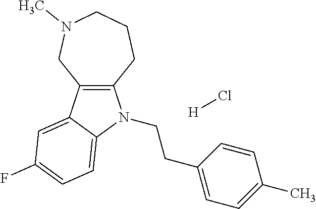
C12=C(C3=CC(F)=CC=C3N1CCC1=CC=C(C)C=C1)CN(C)CCC2.[H]Cl
